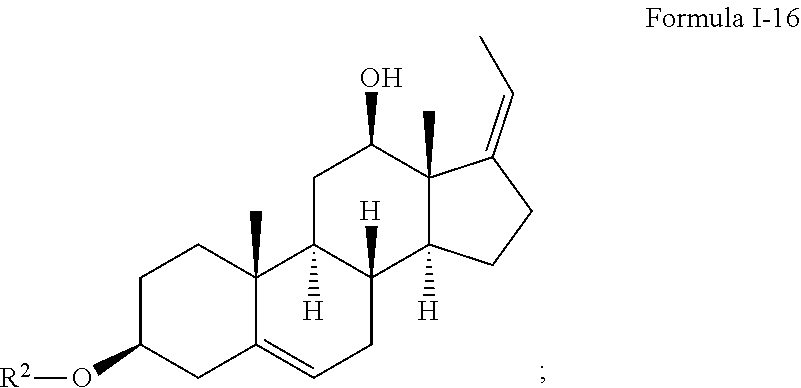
C1C(O[R2])CC2=CCC3([H])C([H])(C2(C)C1)CC(O)C1(C)C3([H])CCC1=CC
